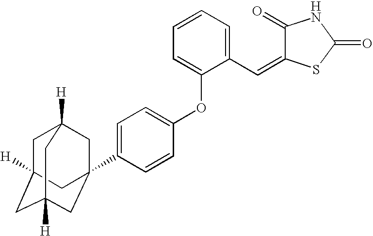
C1C2([H])CC3([H])CC(C4=CC=C(OC5=CC=CC=C5C=C5C(=O)NC(=O)S5)C=C4)(CC1([H])C3)C2
